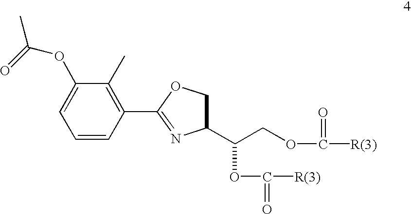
C1(OC(C)=O)=CC=CC(C2=NC(C(COC([R(3)])=O)OC([R(3)])=O)CO2)=C1C
